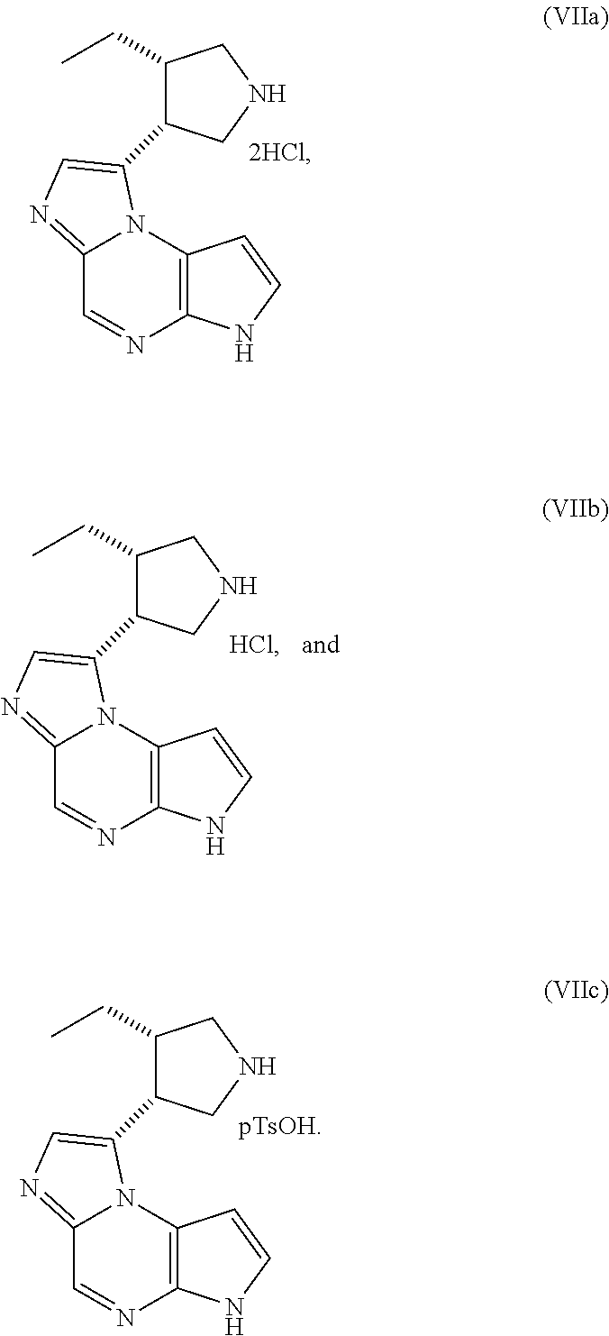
C12=NC=C(C3C(CC)CNC3)N1C1=C(N=C2)NC=C1.C12=NC=C(C3C(CC)CNC3)N1C1=C(N=C2)NC=C1.C12=NC=C(C3C(CC)CNC3)N1C1=C(N=C2)NC=C1
